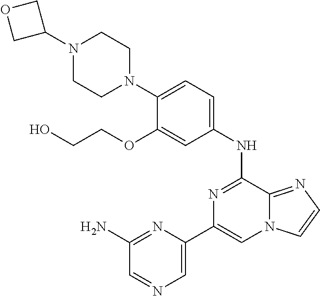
C1=C(C2=CN3C(=NC=C3)C(NC3=CC=C(N4CCN(C5COC5)CC4)C(OCCO)=C3)=N2)N=C(N)C=N1
